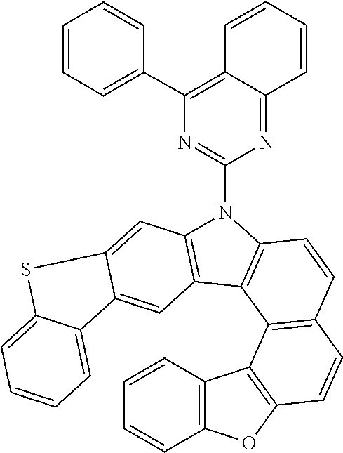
C1=CC=CC2=C1C1=C(C=CC3=C1C1=C(N(C4=NC(C5=CC=CC=C5)=C5C(=N4)C=CC=C5)C4=C1C=C1C5=CC=CC=C5SC1=C4)C=C3)O2
